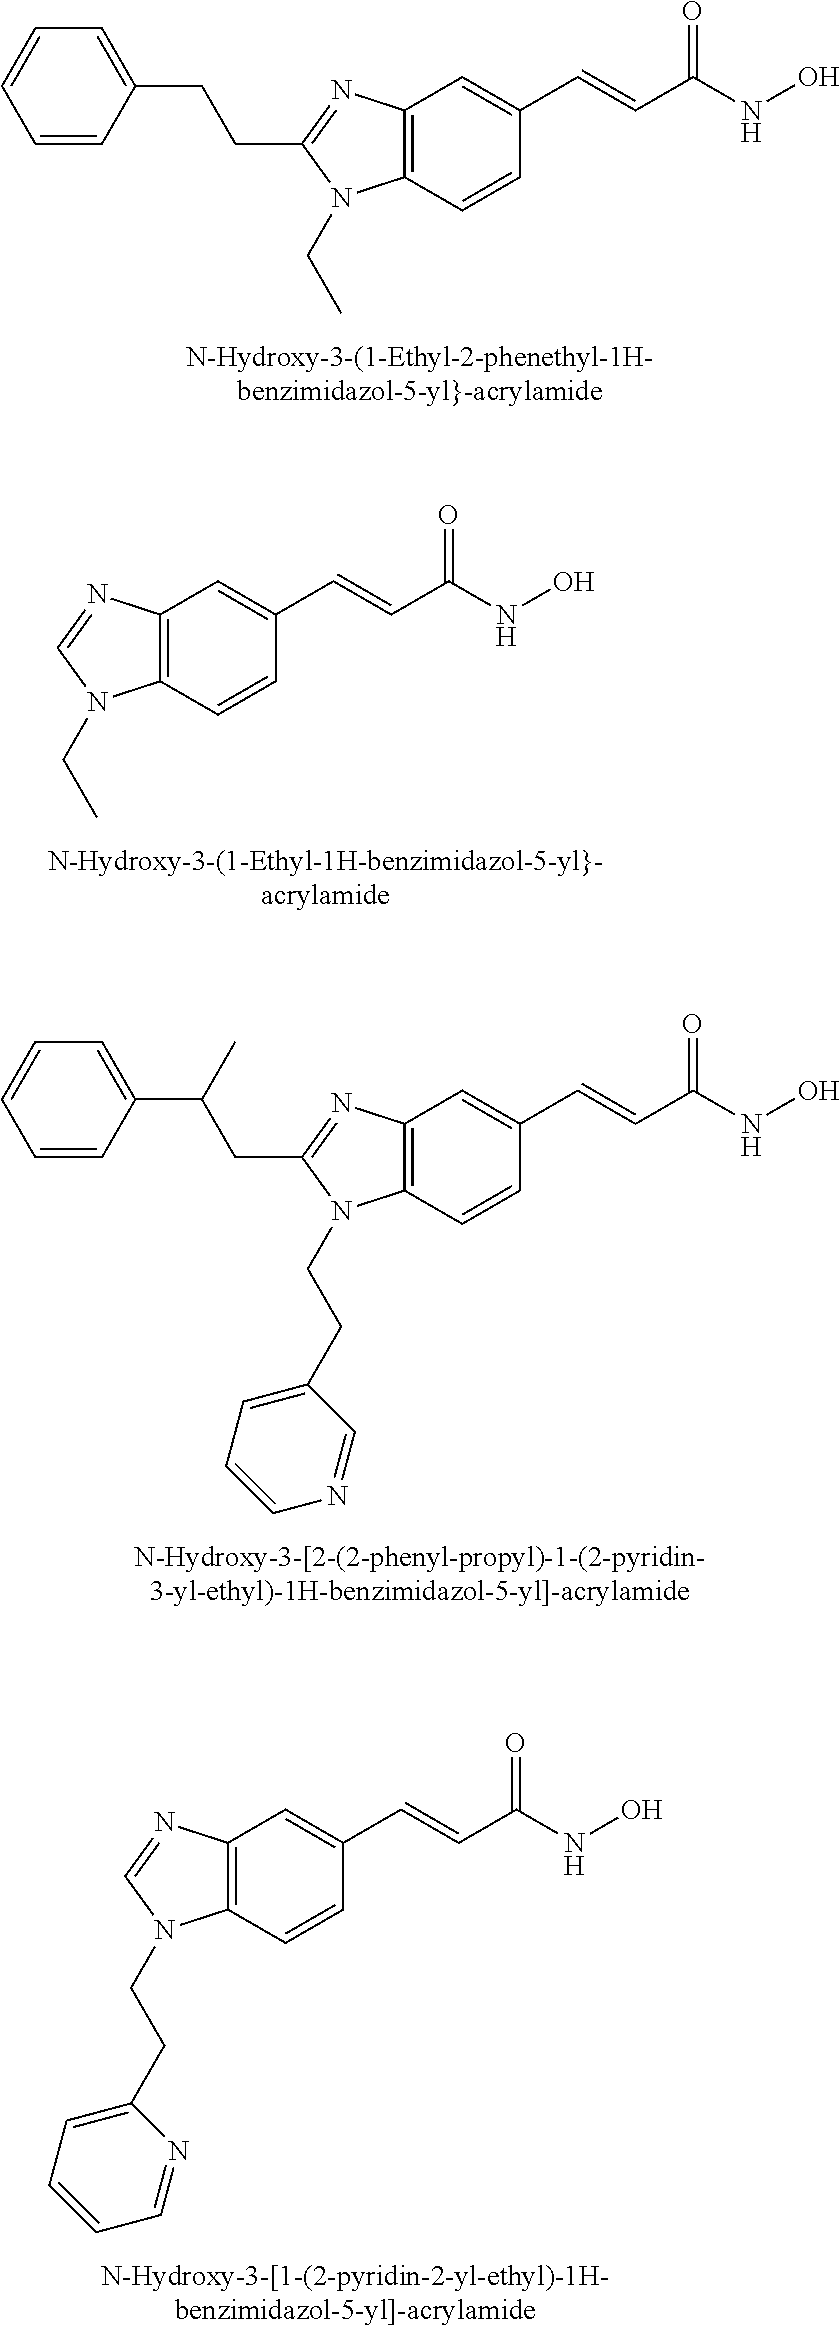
N1(CC)C2=C(N=C1CCC1=CC=CC=C1)C=C(C=CC(NO)=O)C=C2.N1(CC)C2=C(N=C1)C=C(C=CC(NO)=O)C=C2.N1(CCC2=CC=CN=C2)C2=C(N=C1CC(C1=CC=CC=C1)C)C=C(C=CC(NO)=O)C=C2.N1(CCC2=CC=CC=N2)C2=C(N=C1)C=C(C=CC(NO)=O)C=C2
